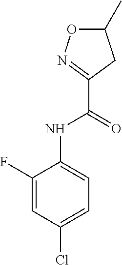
C1=C(F)C(NC(C2=NOC(C)C2)=O)=CC=C1Cl
